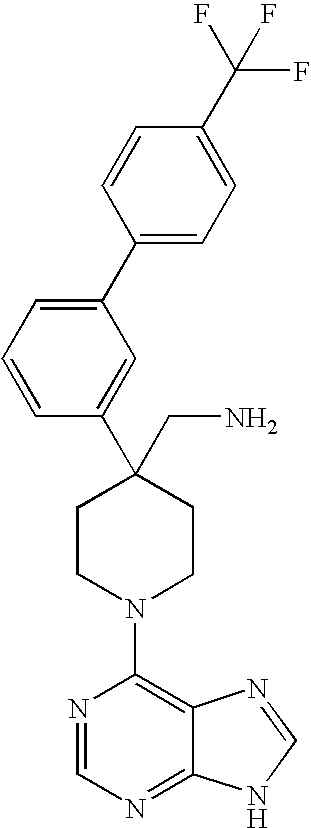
C1(C2=CC=CC(C3(CN)CCN(C4=C5C(=NC=N4)NC=N5)CC3)=C2)=CC=C(C(F)(F)F)C=C1
